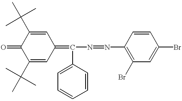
C1(C(C)(C)C)=CC(=C(N=NC2=C(Br)C=C(Br)C=C2)C2=CC=CC=C2)C=C(C(C)(C)C)C1=O
